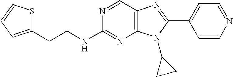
N(C1=NC2=C(C=N1)N=C(C1=CC=NC=C1)N2C1CC1)CCC1=CC=CS1
